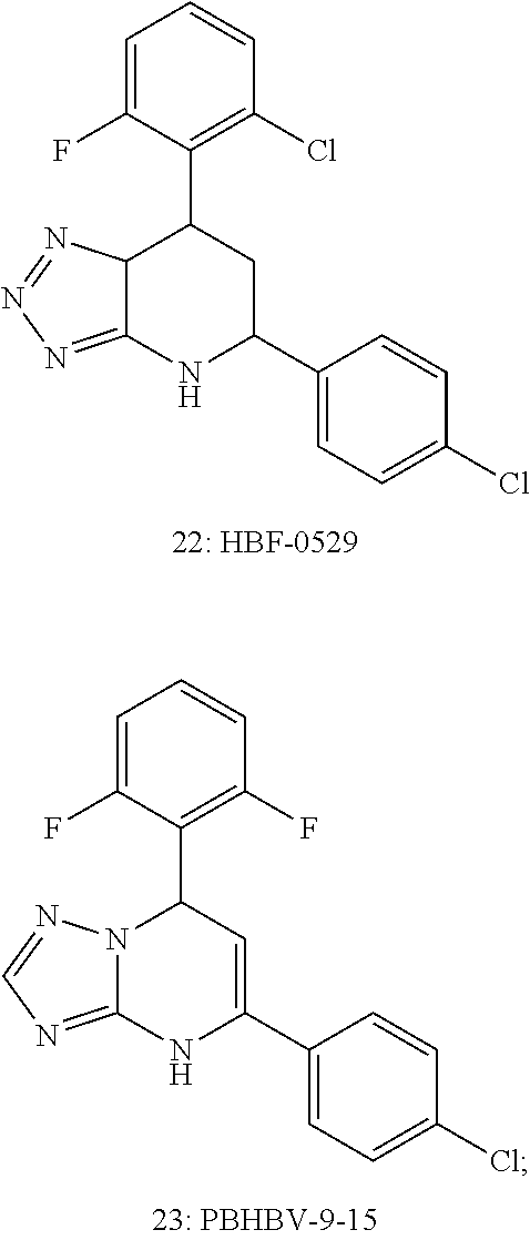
C1=C(F)C(C2C3C(=NN=N3)NC(C3=CC=C(Cl)C=C3)C2)=C(Cl)C=C1.C1=C(F)C(C2N3C(=NC=N3)NC(C3=CC=C(Cl)C=C3)=C2)=C(F)C=C1
